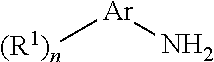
N[Ar][(R1)n]
